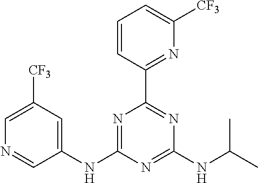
C1(NC2=NC(C3=NC([CF3])=CC=C3)=NC(NC(C)C)=N2)=CC([CF3])=CN=C1
